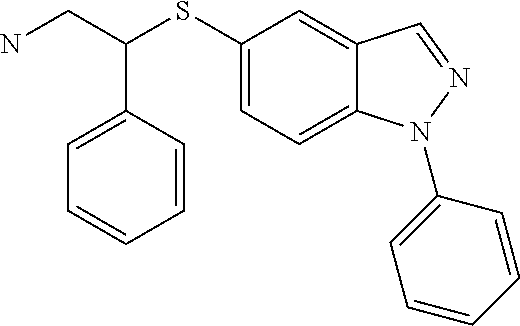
C1(SC(CN)C2=CC=CC=C2)=CC=C2C(=C1)C=NN2C1=CC=CC=C1
